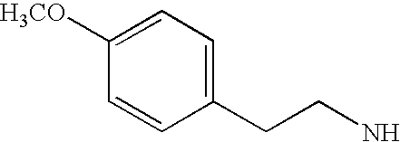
C1(CCN)=CC=C([H3CO])C=C1
